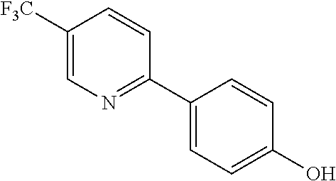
C1=C([F3C])C=CC(C2=CC=C(O)C=C2)=N1
